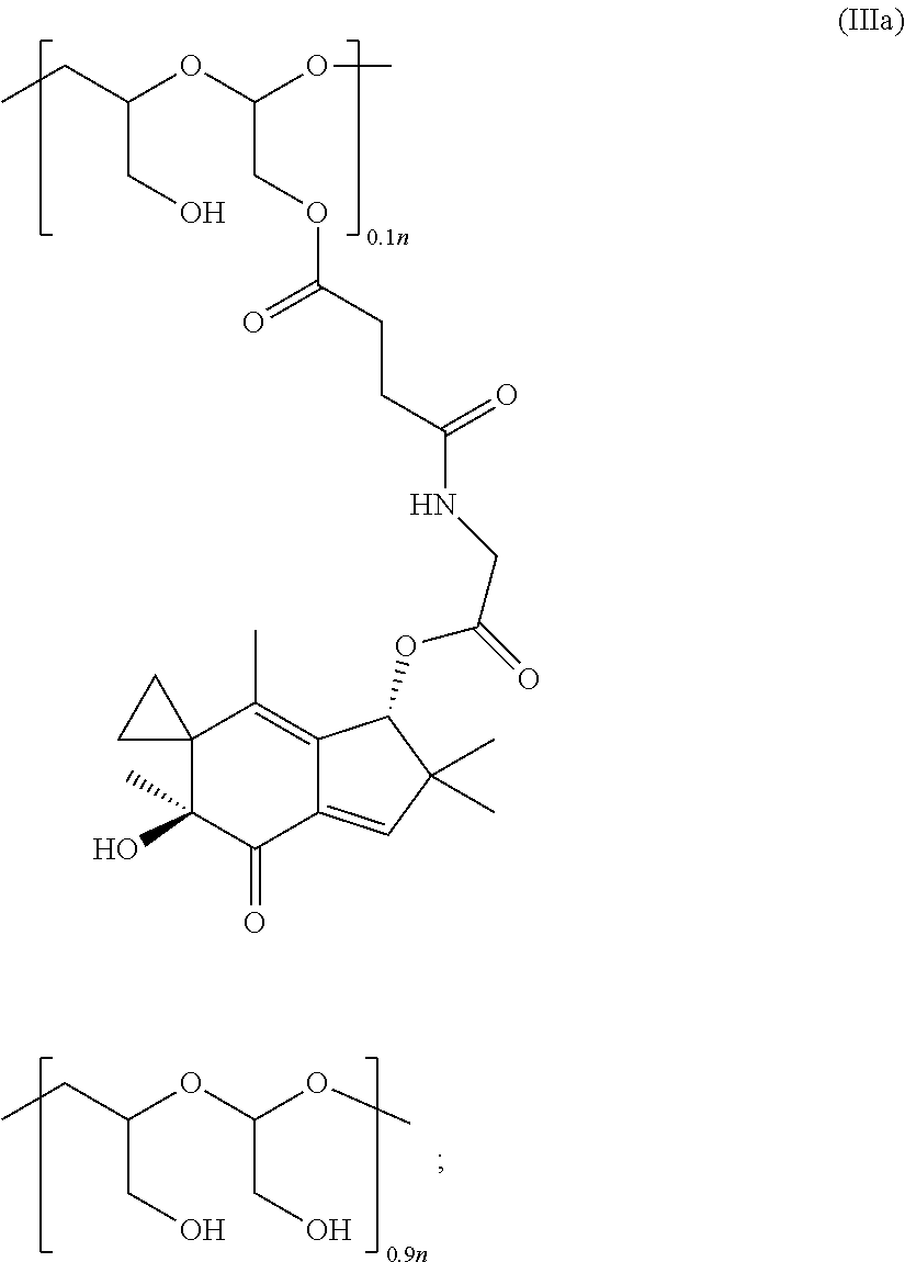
CCC(OC(OC)COC(CCC(NCC(=O)OC1C2=C(C)C3(C(C)(O)C(=O)C2=CC1(C)C)CC3)=O)=O)CO.CCC(OC(OC)CO)CO
